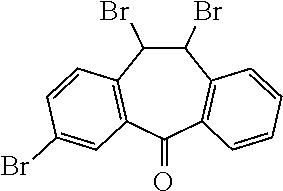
C1(Br)C(Br)C2=C(C(=O)C3=C1C=CC(Br)=C3)C=CC=C2
